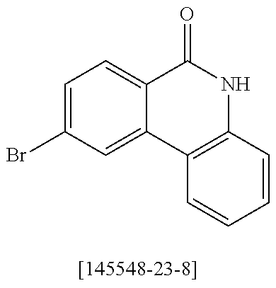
C1=C(Br)C=C2C(=C1)C(=O)NC1=C2C=CC=C1
